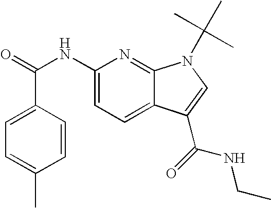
C1=CC(C(=O)NC2=CC=C3C(=N2)N(C(C)(C)C)C=C3C(NCC)=O)=CC=C1C
